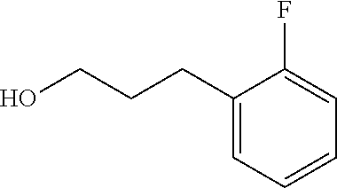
C1(CCCO)=CC=CC=C1F
